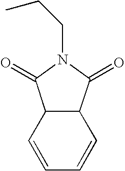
C1=CC=CC2C1C(=O)N(CCC)C2=O
